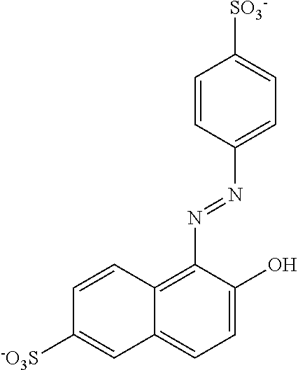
C1=CC(N=NC2=C3C(=CC=C2O)C=C([-O3S])C=C3)=CC=C1[SO3-]
